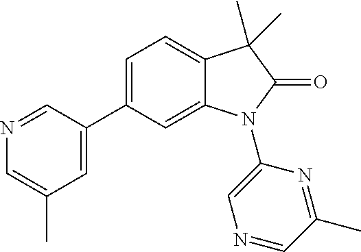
C1=C(C2=CC(C)=CN=C2)C=C2C(=C1)C(C)(C)C(=O)N2C1=CN=CC(C)=N1
